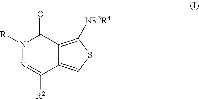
N1([R1])N=C([R2])C2=CSC([NR3R4])=C2C1=O
